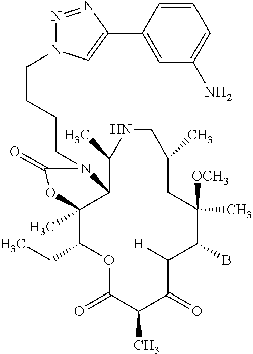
O1C(=O)C(C)C(=O)C([H])C(B)C([OCH3])(C)CC(C)CNC(C)C2C(C)(C1CC)OC(=O)N2CCCCN1N=NC(C2=CC(N)=CC=C2)=C1
